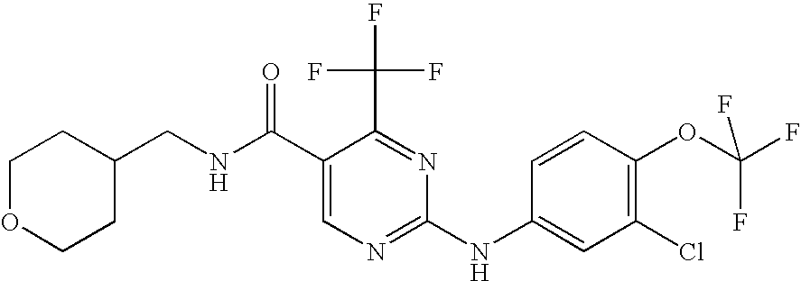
C1OCCC(CNC(C2=CN=C(NC3=CC(Cl)=C(OC(F)(F)F)C=C3)N=C2C(F)(F)F)=O)C1
